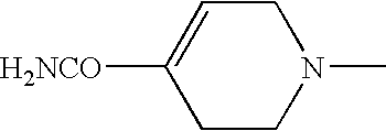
C1CN(C)CC=C1[H2NCO]
